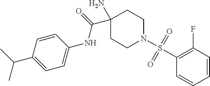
CC(C1=CC=C(NC(=O)C2(N)CCN(S(C3=C(F)C=CC=C3)(=O)=O)CC2)C=C1)C
